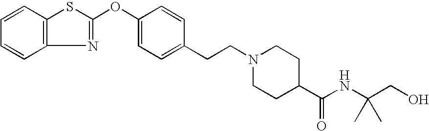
C1=CC2=C(C=C1)N=C(OC1=CC=C(CCN3CCC(C(NC(CO)(C)C)=O)CC3)C=C1)S2
